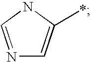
N1=CNC(*)=C1
